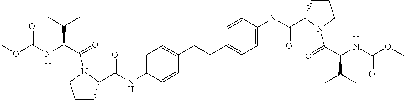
C1=C(NC(=O)C2CCCN2C(=O)C(NC(OC)=O)C(C)C)C=CC(CCC2=CC=C(NC(=O)C3CCCN3C(=O)C(NC(OC)=O)C(C)C)C=C2)=C1
